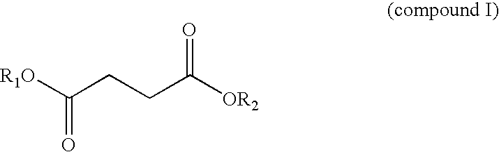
[R1O]C(CCC([OR2])=O)=O
